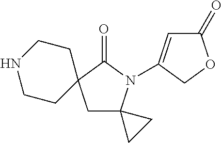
C1(=O)C=C(N2C3(CC4(C2=O)CCNCC4)CC3)CO1
